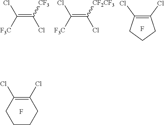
C(=C([CF3])Cl)([F3C])Cl.C(=C([CF2CF3])Cl)([F3C])Cl.C1(Cl)=C(Cl)CCC1.F.C1(Cl)=C(Cl)CCCC1.F
